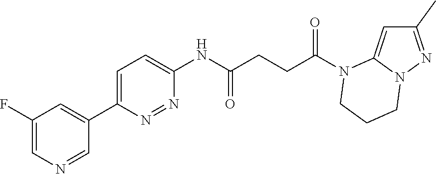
C1(C)=NN2C(=C1)N(C(CCC(NC1=CC=C(C3=CC(F)=CN=C3)N=N1)=O)=O)CCC2
